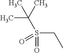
CC(S(CC)(=O)=O)(C)C
